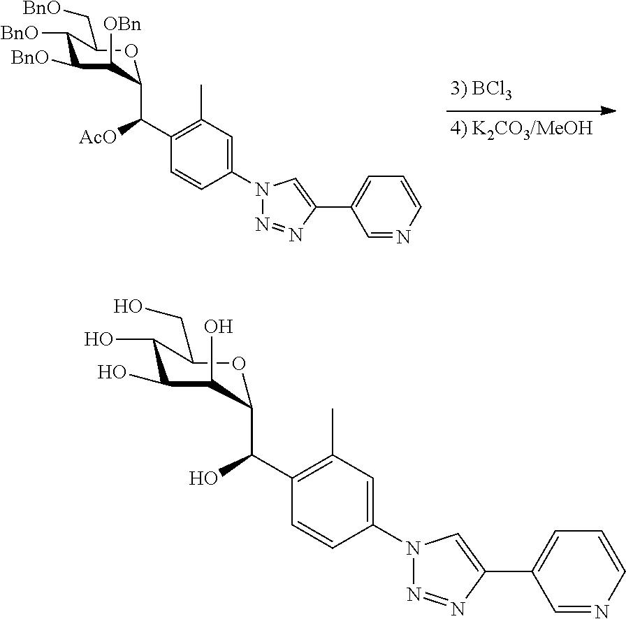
C1(N2N=NC(C3=CC=CN=C3)=C2)=CC(C)=C(C(C2C([OBn])C([BnO])C([BnO])C(C[BnO])O2)[AcO])C=C1.C1(N2N=NC(C3=CC=CN=C3)=C2)=CC(C)=C(C(C2C(O)C(O)C(O)C(CO)O2)O)C=C1
